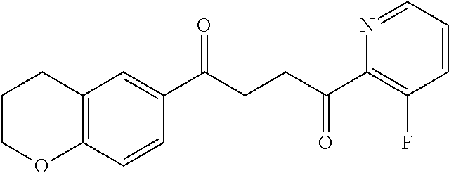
C1(C(CCC(C2=C(F)C=CC=N2)=O)=O)=CC2=C(C=C1)OCCC2
